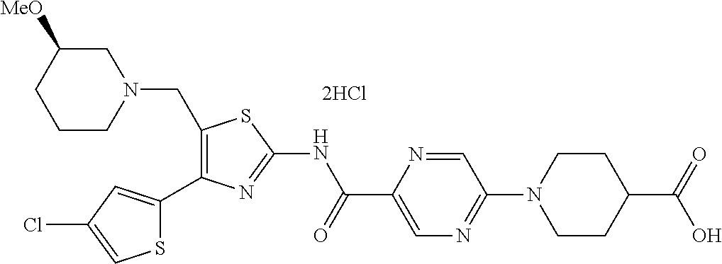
C1(CN2CC([MeO])CCC2)=C(C2=CC(Cl)=CS2)N=C(NC(C2=CN=C(N3CCC(C(=O)O)CC3)C=N2)=O)S1
